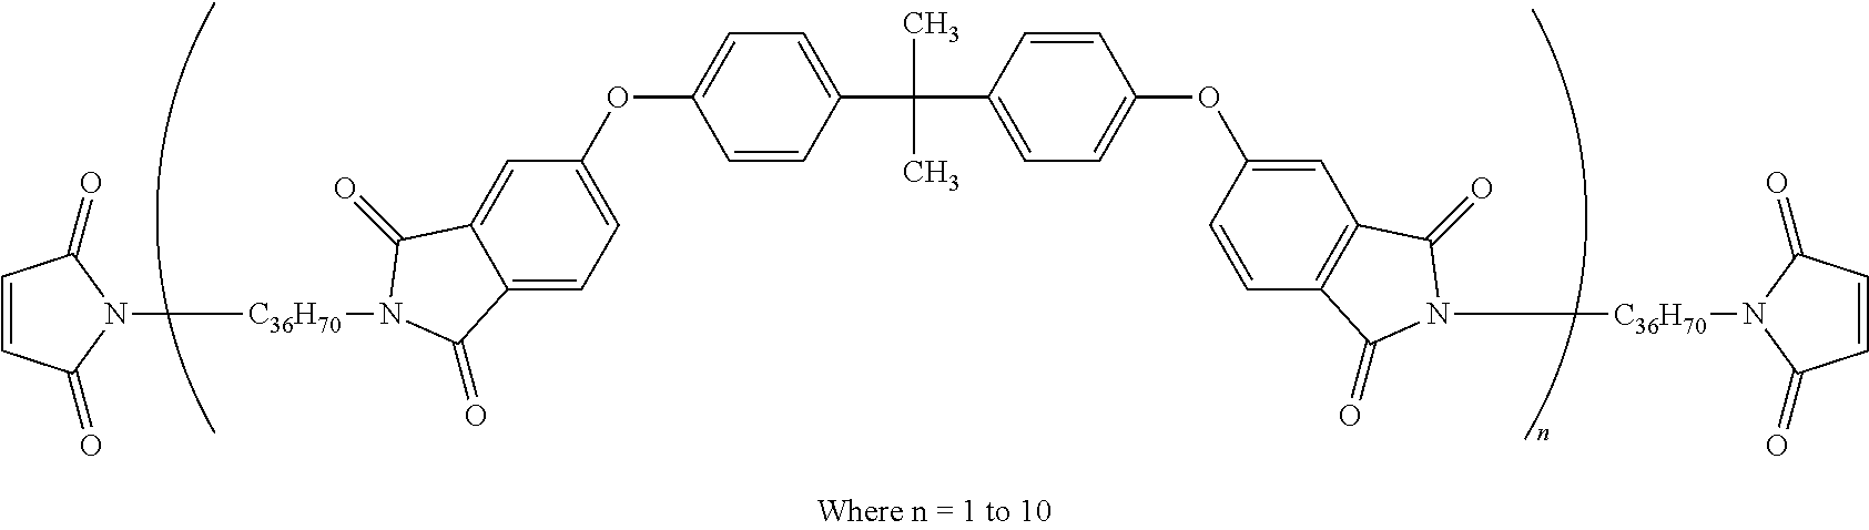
C1=CC(=O)N([C36H70]N2C(=O)C3=CC(OC4=CC=C(C(C)(C)C5=CC=C(OC6=CC7=C(C=C6)C(=O)N([C36H70]N6C(=O)C=CC6=O)C7=O)C=C5)C=C4)=CC=C3C2=O)C1=O
